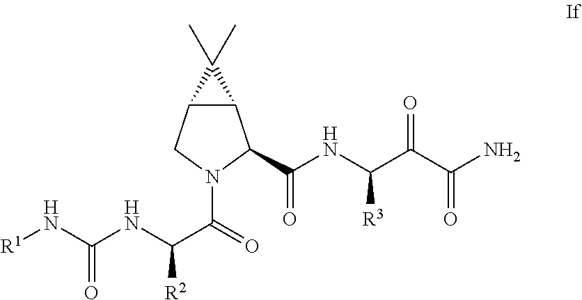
C12C(C(C(NC(C(C(N)=O)=O)[R3])=O)N(C(C(NC(N[R1])=O)[R2])=O)C1)C2(C)C
